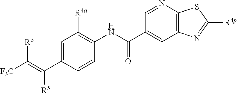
C1=C(C(=C([F3C])[R6])[R5])C=CC(NC(C2=CC3=C(N=C2)SC([R4p])=N3)=O)=C1[R4a]
